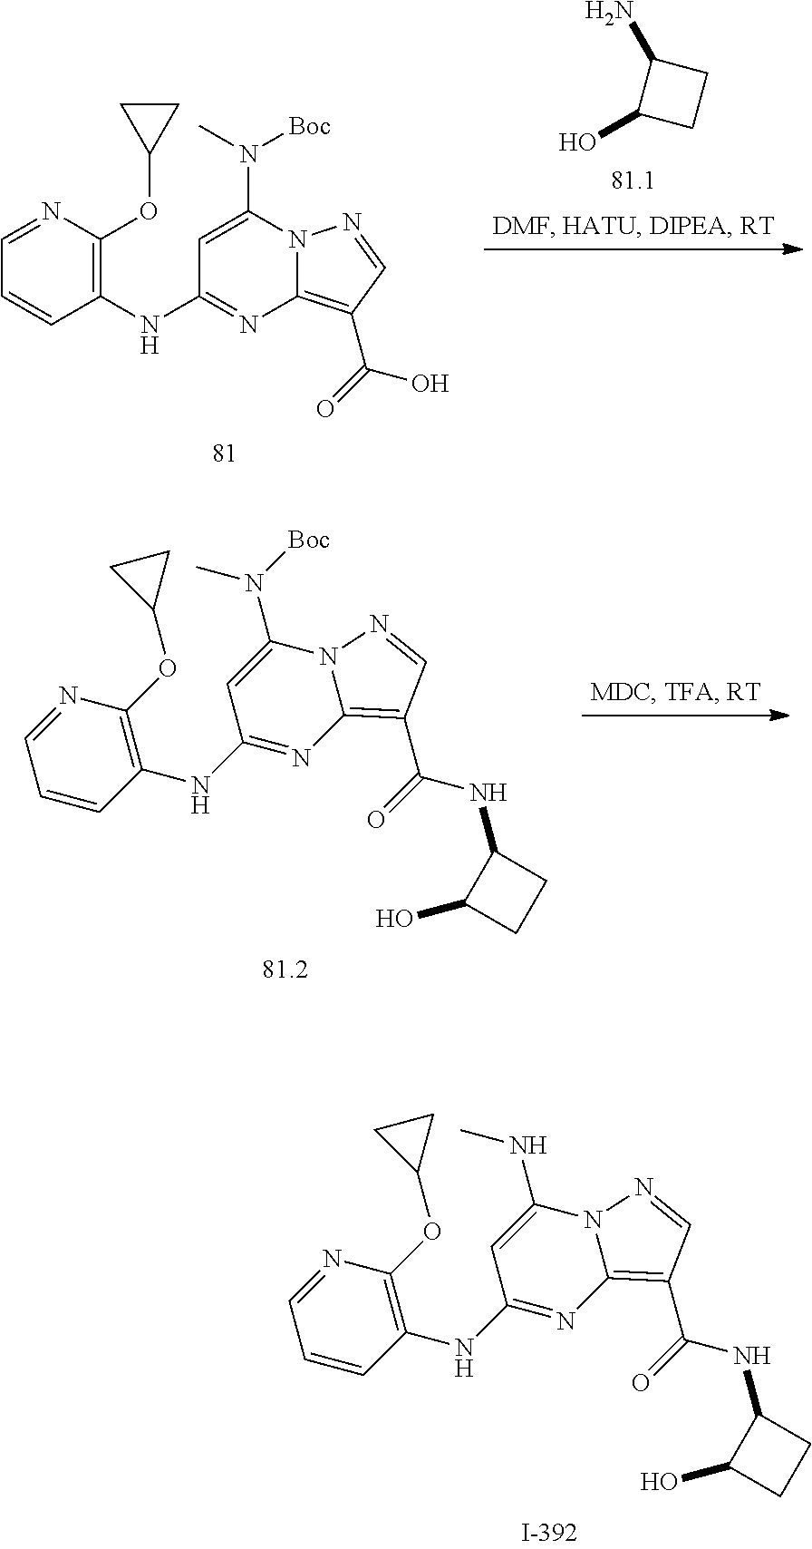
C1(N)C(O)CC1.C1(NC2=NC3=C(C(=O)O)C=NN3C(N(C)[Boc])=C2)=C(OC2CC2)N=CC=C1.C1(NC2=NC3=C(C(=O)NC4C(O)CC4)C=NN3C(N(C)[Boc])=C2)=C(OC2CC2)N=CC=C1.C1(NC2=NC3=C(C(=O)NC4C(O)CC4)C=NN3C(NC)=C2)=C(OC2CC2)N=CC=C1
